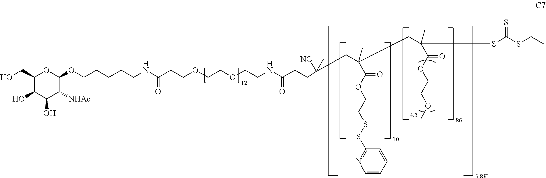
C1(CO)C(O)C(O)C([NHAc])C(OCCCCCNC(CCOCCOCCNC(CCC([NC])(C)CC(CC(C)(C(OCCOC)=O)SC(SCC)=S)(C)C(OCCSSC2=NC=CC=C2)=O)=O)=O)O1
